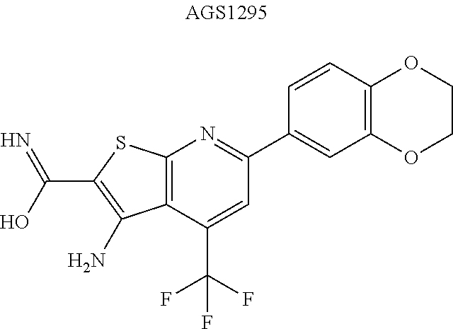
C(O)(=N)C1=C(N)C2=C(S1)N=C(C1=CC3=C(C=C1)OCCO3)C=C2C(F)(F)F
